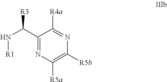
N1=C(C(N[R1])[R3])C([R4a])=NC([R5b])=C1[R5a]
